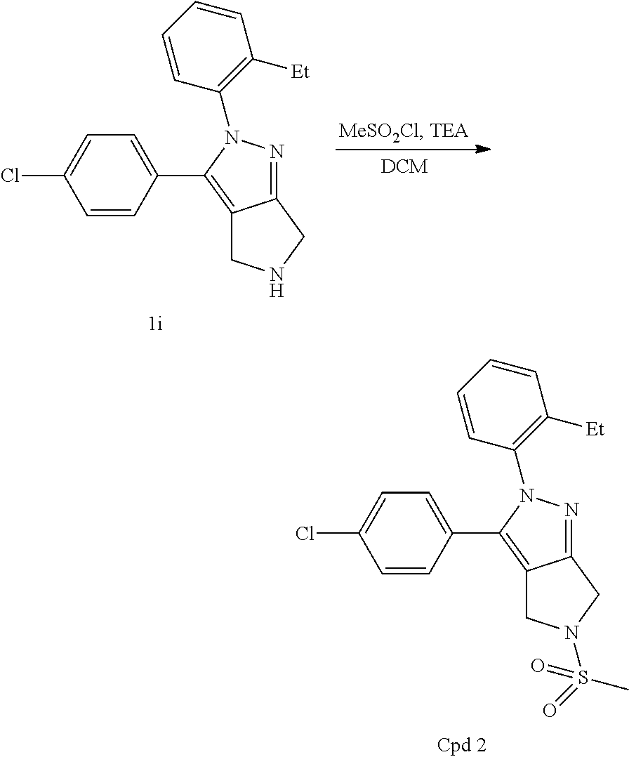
C1=CC=CC(N2C(C3=CC=C(Cl)C=C3)=C3C(=N2)CNC3)=C1[Et].C1=CC=CC(N2C(C3=CC=C(Cl)C=C3)=C3C(=N2)CN(S(=O)(C)=O)C3)=C1[Et]
